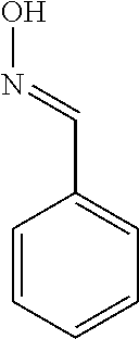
C1=CC=CC=C1C=NO
